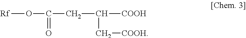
C(C[COOH])([COOH])CC(=O)O[Rf]
